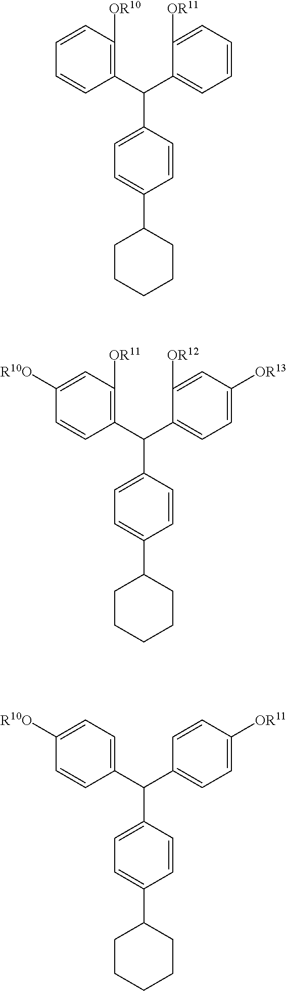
C1(C(C2=CC=C([OR13])C=C2[OR12])C2=CC=C(C3CCCCC3)C=C2)=C([OR11])C=C([R10O])C=C1.C1(C(C2=CC=C([OR11])C=C2)C2=CC=C(C3CCCCC3)C=C2)=CC=C([R10O])C=C1.C1(C(C2=CC=CC=C2[OR11])C2=CC=C(C3CCCCC3)C=C2)=C([OR10])C=CC=C1
